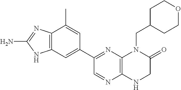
C12=C(N=C(C3=CC4=C(C(C)=C3)N=C(N)N4)C=N1)N(CC1CCOCC1)C(=O)CN2
